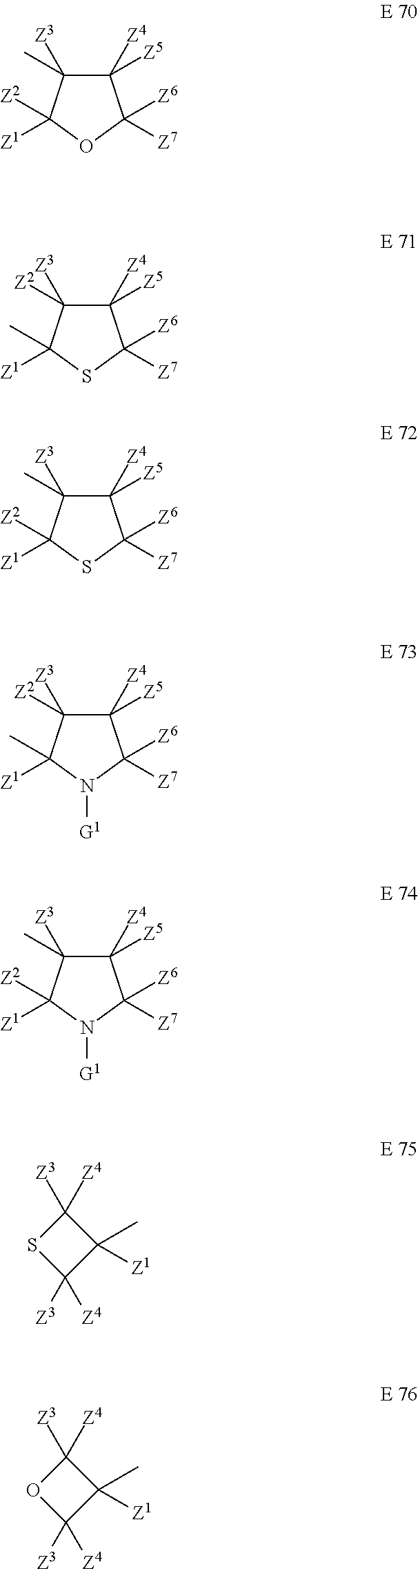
C1([Z4])([Z5])C([Z3])(C)C([Z2])([Z1])OC1([Z6])[Z7].C1([Z4])([Z5])C([Z3])([Z2])C(C)([Z1])SC1([Z6])[Z7].C1([Z4])([Z5])C([Z3])(C)C([Z2])([Z1])SC1([Z6])[Z7].C1([Z4])([Z5])C([Z3])([Z2])C(C)([Z1])N([G1])C1([Z6])[Z7].C1([Z4])([Z5])C([Z3])(C)C([Z2])([Z1])N([G1])C1([Z6])[Z7].C1([Z3])([Z4])SC([Z3])([Z4])C1(C)[Z1].C1([Z3])([Z4])OC([Z3])([Z4])C1(C)[Z1]
